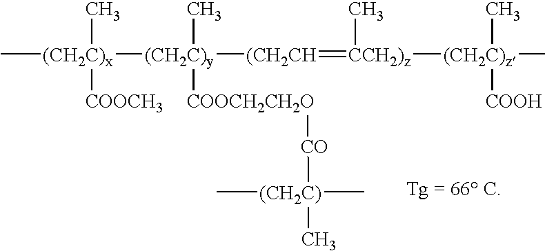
C[(CH2C)x]([COOCH3])(C)[(CH2C)y]([(CH2CH]=[CCH2)z](C)[(CH2C)z](C)(C)[COOH])(C)[COOCH2CH2O][CO][(CH2C)](C)(C)C
